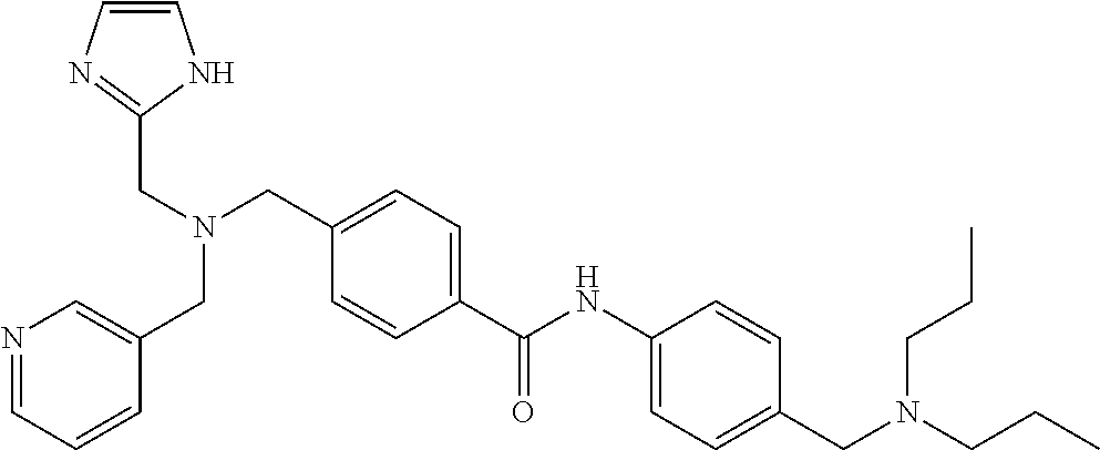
C1=C(C(NC2=CC=C(CN(CCC)CCC)C=C2)=O)C=CC(CN(CC2=NC=CN2)CC2=CN=CC=C2)=C1
